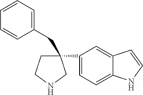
N1C=CC2=CC(C3(CC4=CC=CC=C4)CCNC3)=CC=C12
